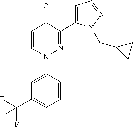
C1=CN(C2=CC(C(F)(F)F)=CC=C2)N=C(C2=CC=NN2CC2CC2)C1=O
